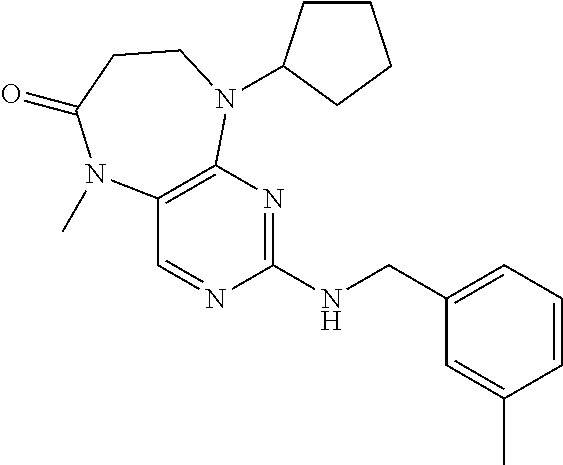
C(NC1=NC2=C(C=N1)N(C)C(=O)CCN2C1CCCC1)C1=CC=CC(C)=C1
